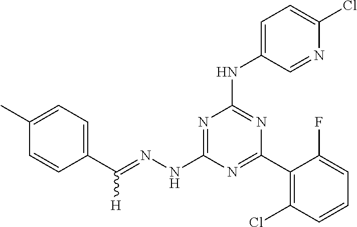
C1(C(=NNC2=NC(NC3=CC=C(Cl)N=C3)=NC(C3=C(Cl)C=CC=C3F)=N2)[H])=CC=C(C)C=C1
